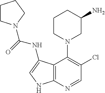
C12=C(N=CC(Cl)=C1N1CC(N)CCC1)NC=C2NC(=O)N1CCCC1
